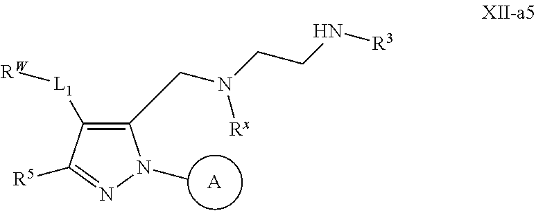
[A].C1([L1][RW])=C(CN(CCN[R3])[Rx])N(C)N=C1[R5]
